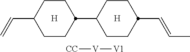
[H].[H].C1CC(C=CC)CCC1C1CCC(C=C)CC1.[CC][V][V1]
